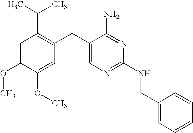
C1=C(OC)C(OC)=CC(CC2=CN=C(NCC3=CC=CC=C3)N=C2N)=C1C(C)C
